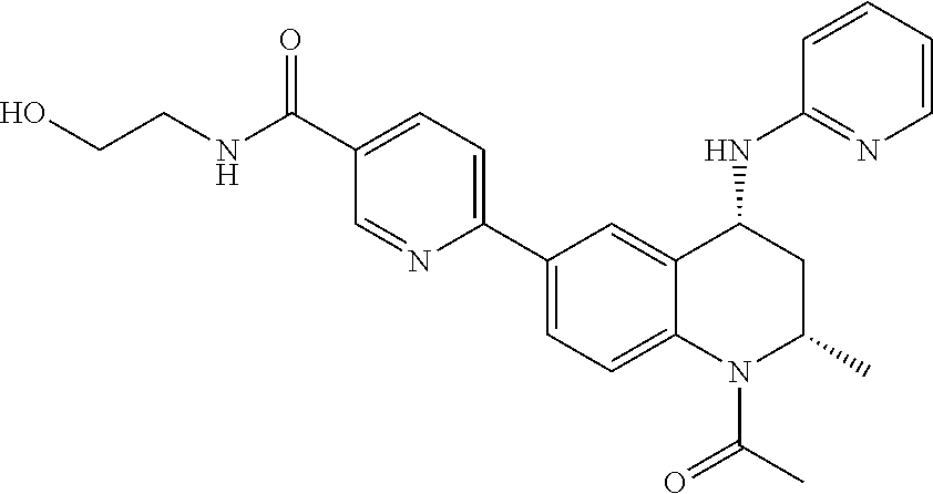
OCCNC(C1=CC=C(C2=CC=C3C(=C2)C(NC2=NC=CC=C2)CC(C)N3C(C)=O)N=C1)=O
